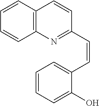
C12=C(C=CC=C1)C=CC(C=CC1=CC=CC=C1O)=N2
